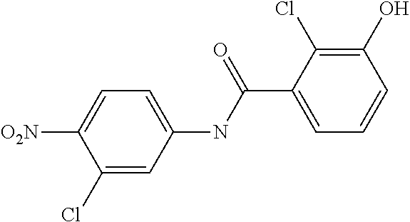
C1(Cl)=CC(NC(C2=CC=CC(O)=C2Cl)=O)=CC=C1[O2N]
